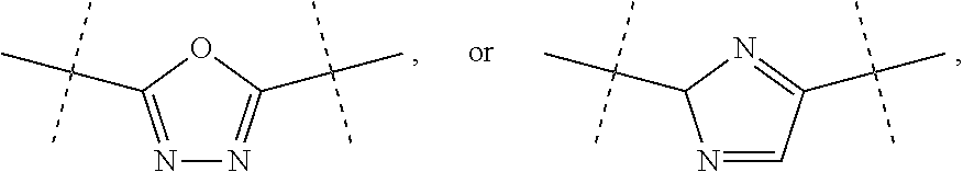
N1=CC(C(C)(C)C)=NC1C(C)(C)C.N1=C(C(C)(C)C)OC(C(C)(C)C)=N1
